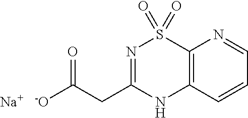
C12=C(C=CC=N1)NC(CC([-O])=O)=NS2(=O)=O.[Na]
